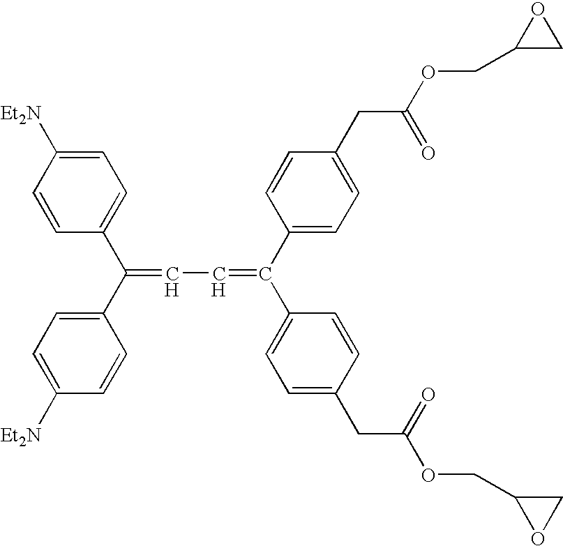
C(C1=CC=C([Et2N])C=C1)(C1=CC=C([Et2N])C=C1)=CC=C(C1=CC=C(CC(OCC2CO2)=O)C=C1)C1=CC=C(CC(OCC2OC2)=O)C=C1
